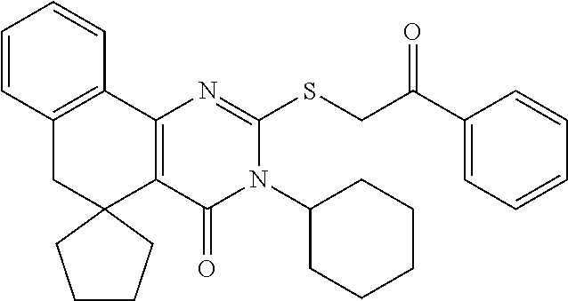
C12=C(C3=C(CC14CCCC4)C=CC=C3)N=C(SCC(C1=CC=CC=C1)=O)N(C1CCCCC1)C2=O
